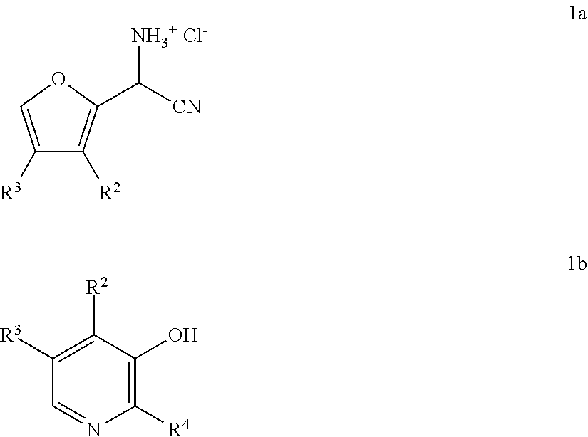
C1([R3])=COC(C([CN])[NH3+ Cl-])=C1[R2].C1([R3])=C([R2])C(O)=C([R4])N=C1
